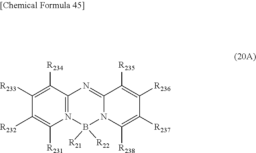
C1([R232])=C([R231])N2=C(C([R234])=C1[R233])N=C1N(B2([R21])[R22])C([R238])=C([R237])C([R236])=C1[R235]
